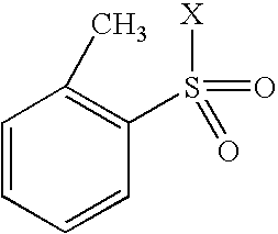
C1=CC=CC(S([X])(=O)=O)=C1C
